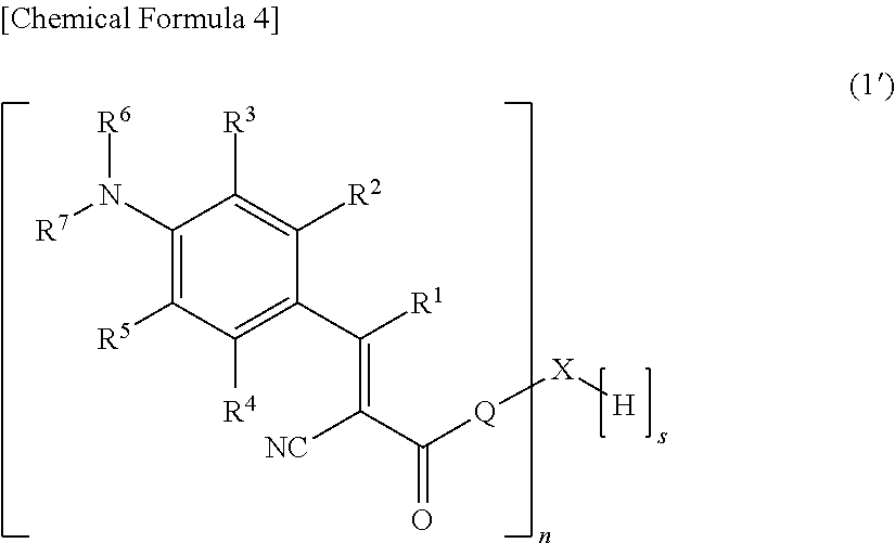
C1(N([R6])[R7])=C([R5])C([R4])=C(C(=C([NC])C(=O)[Q][X][H])[R1])C([R2])=C1[R3]
